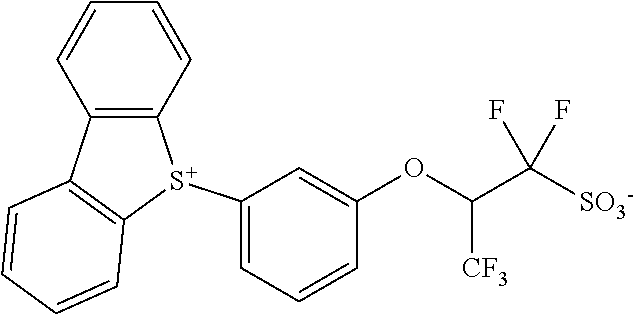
C1=CC2=C(C=C1)[S+](C1=CC=CC(OC(C([SO3-])(F)F)[CF3])=C1)C1=C2C=CC=C1
